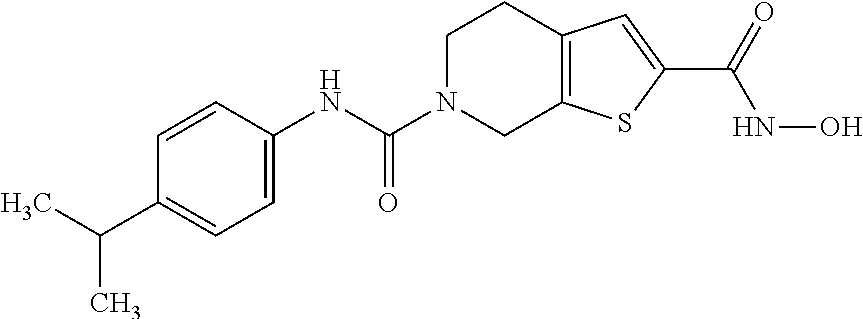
C1N(C(NC2=CC=C(C(C)C)C=C2)=O)CC2=C(C1)C=C(C(=O)NO)S2
